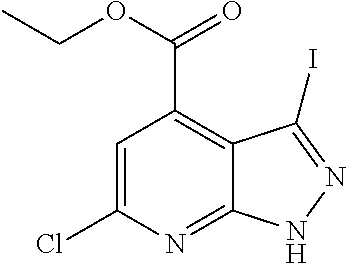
C1=C(Cl)N=C2C(=C1C(OCC)=O)C(I)=NN2
